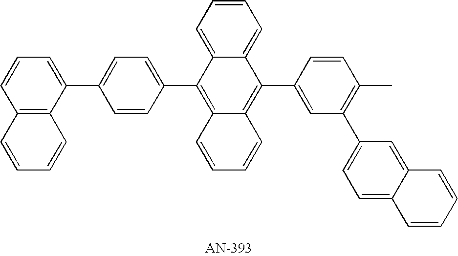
C12=C(C(C3=CC=C(C4=C5C(=C(C6=CC(C7=CC=C8C(=C7)C=CC=C8)=C(C)C=C6)C6=CC=CC=C46)C=CC=C5)C=C3)=CC=C1)C=CC=C2
